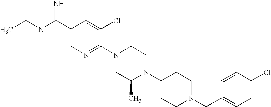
C1(Cl)=CC=C(CN2CCC(N3C(C)CN(C4=NC=C(C(NCC)=N)C=C4Cl)CC3)CC2)C=C1
